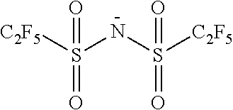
N(S([C2F5])(=O)=O)S([C2F5])(=O)=O
